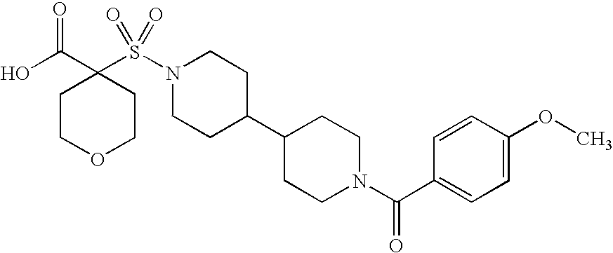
S(N1CCC(C2CCN(C(C3=CC=C(OC)C=C3)=O)CC2)CC1)(=O)(=O)C1(C(=O)O)CCOCC1
